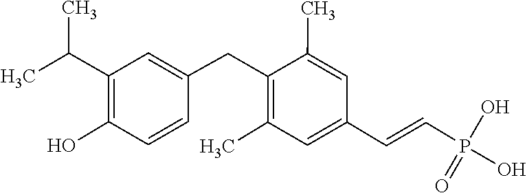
C1(CC2=C(C)C=C(C=CP(O)(O)=O)C=C2C)=CC(C(C)C)=C(O)C=C1
